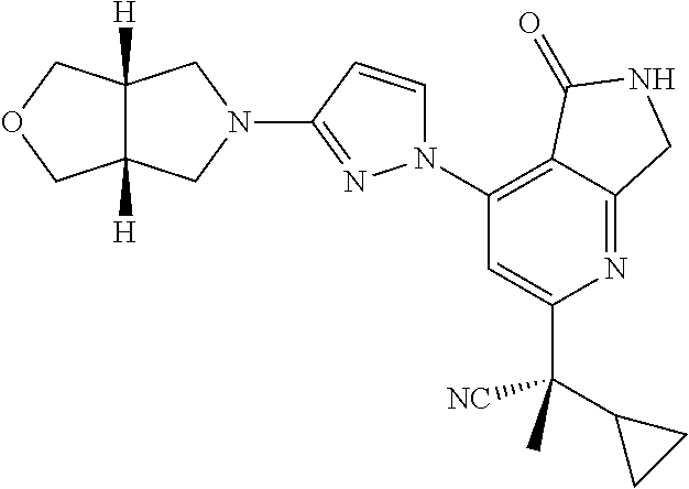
C1(C(C2CC2)([NC])C)=CC(N2C=CC(N3CC4([H])C([H])(C3)COC4)=N2)=C2C(=N1)CNC2=O
